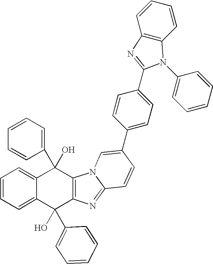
C1=CC=C2C(=C1)C(O)(C1=CC=CC=C1)C1=C(C2(O)C2=CC=CC=C2)N=C2N1C=C(C1=CC=C(C3=NC4=C(N3C3=CC=CC=C3)C=CC=C4)C=C1)C=C2
